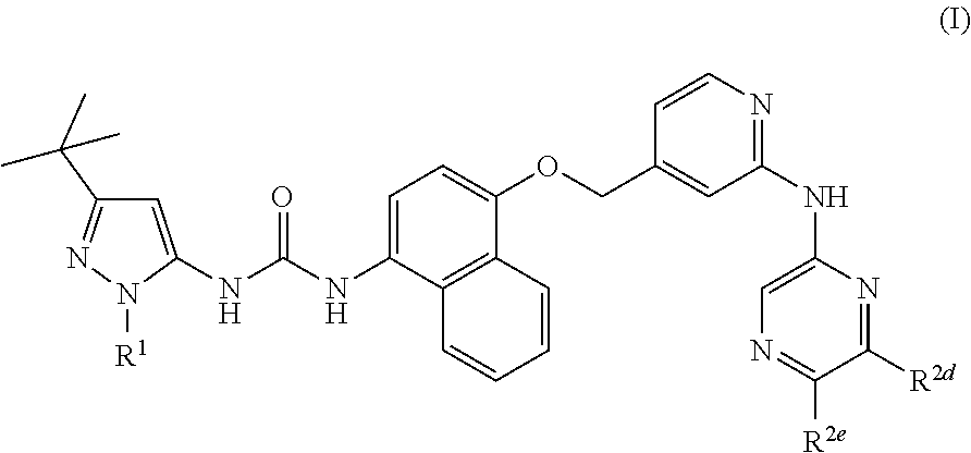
C1=C(NC(NC2=CC=C(OCC3=CC(NC4=CN=C([R2e])C([R2d])=N4)=NC=C3)C3=C2C=CC=C3)=O)N([R1])N=C1C(C)(C)C
